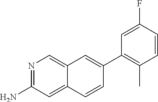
N1=C(N)C=C2C(=C1)C=C(C1=C(C)C=CC(F)=C1)C=C2
